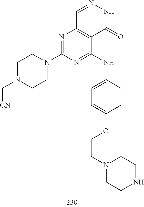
C1=NNC(=O)C2=C1N=C(N1CCN(C[CN])CC1)N=C2NC1=CC=C(OCCN2CCNCC2)C=C1
